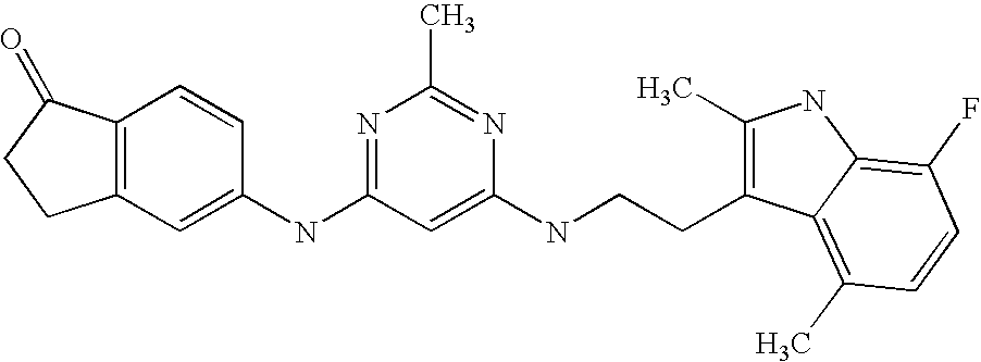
C1=C(NC2=NC(C)=NC(NCCC3=C(C)NC4=C(F)C=CC(C)=C34)=C2)C=CC2=C1CCC2=O
